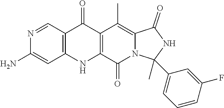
C12=C(C(=O)N3C(=C1C)C(=O)NC3(C)C1=CC=CC(F)=C1)NC1=C(C=NC(N)=C1)C2=O
